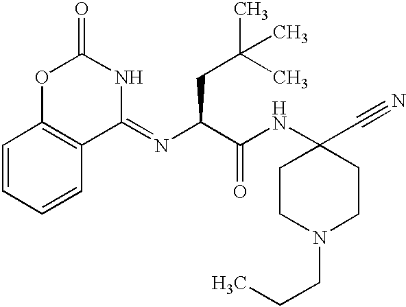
O1C(=O)NC(=NC(C(NC2(C#N)CCN(CCC)CC2)=O)CC(C)(C)C)C2=C1C=CC=C2
